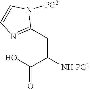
C(C([NH-PG1])C(O)=O)C1=NC=CN1[PG2]
